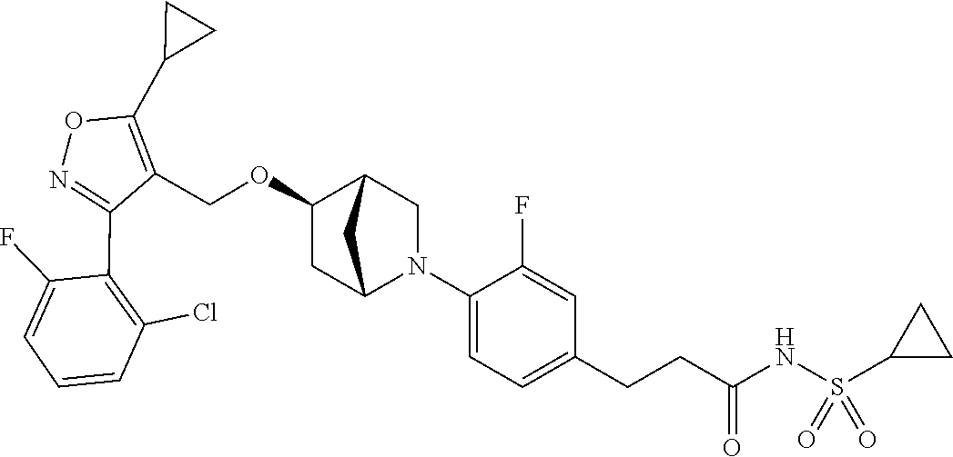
C1(C2=C(Cl)C=CC=C2F)=NOC(C2CC2)=C1COC1CC2N(C3=CC=C(CCC(NS(C4CC4)(=O)=O)=O)C=C3F)CC1C2
